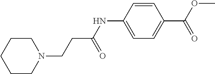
C1CN(CCC(NC2=CC=C(C(OC)=O)C=C2)=O)CCC1
